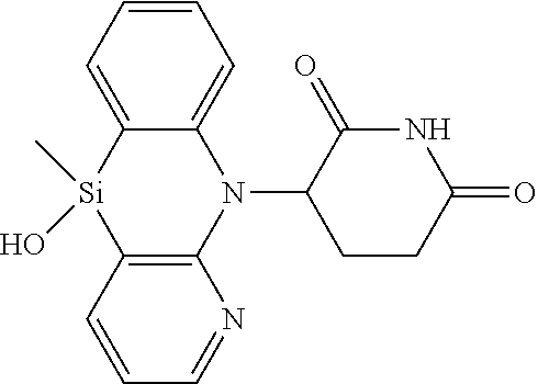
N1(C2CCC(=O)NC2=O)C2=CC=CC=C2[Si](C)(O)C2=C1N=CC=C2
